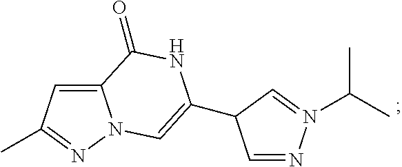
C12=CC(C)=NN1C=C(C1C=NN(C(C)C)=C1)NC2=O
